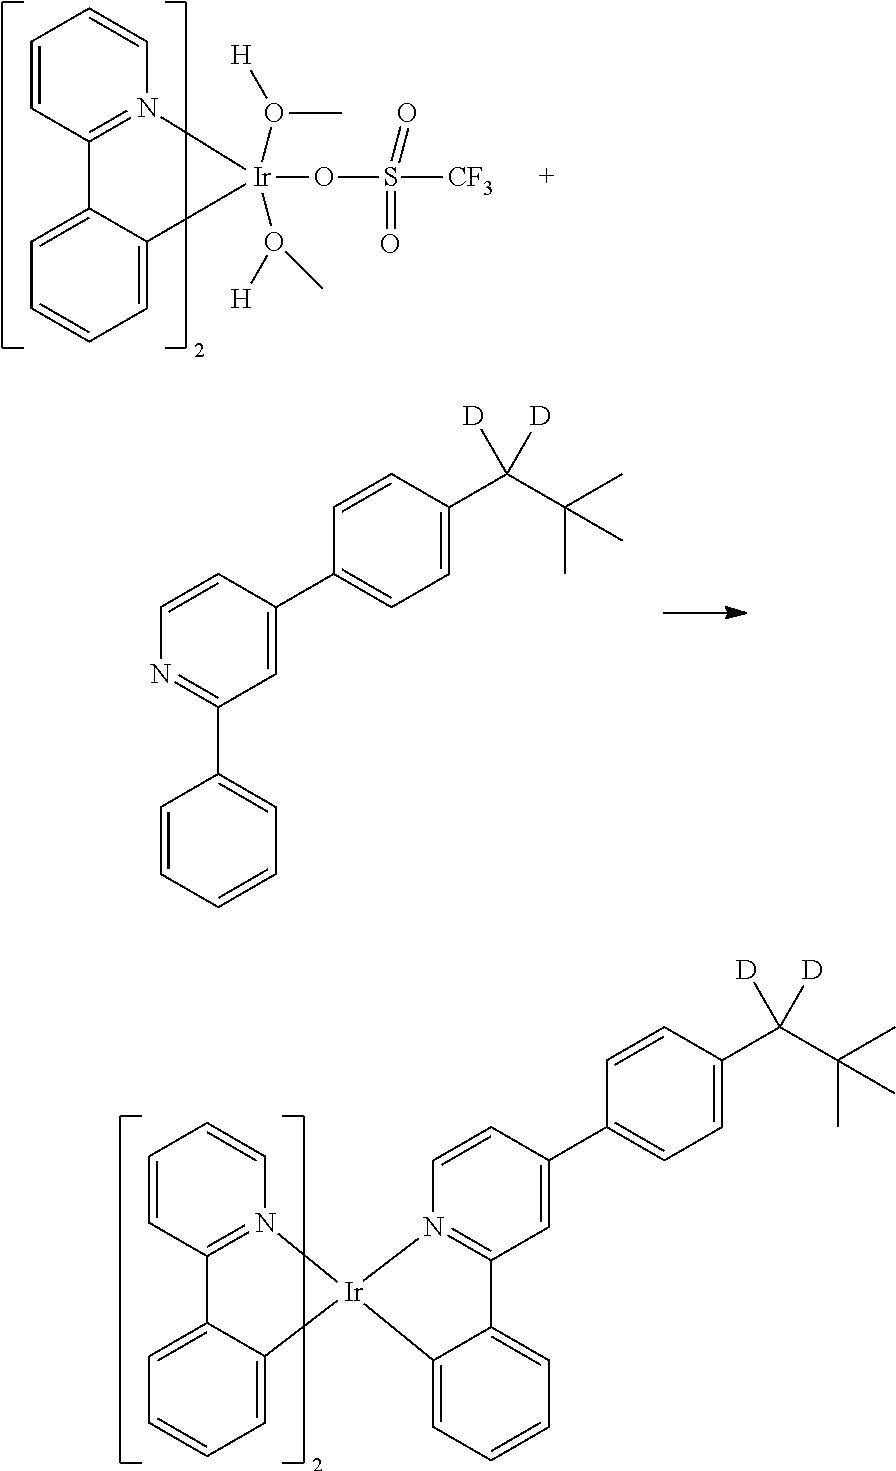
C1=CC=CC=C1C1=NC=CC(C2=CC=C(C(C(C)(C)C)([D])[D])C=C2)=C1.C1=CC=CN2=C1C1=CC=CC=C1[Ir]2(OS([CF3])(=O)=O)(O([H])C)O(C)[H].C1=CC2=N([Ir]3(C4=CC=CC=C24)N2=C(C=C(C4=CC=C(C([D])([D])C(C)(C)C)C=C4)C=C2)C2=CC=CC=C32)C=C1
